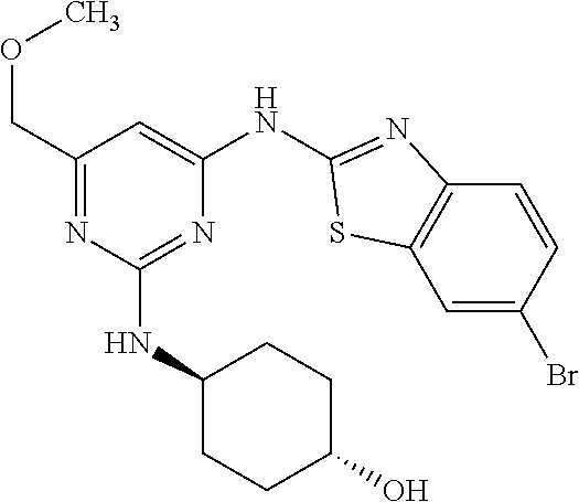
O(C)CC1=NC(NC2CCC(O)CC2)=NC(NC2=NC3=C(C=C(Br)C=C3)S2)=C1
